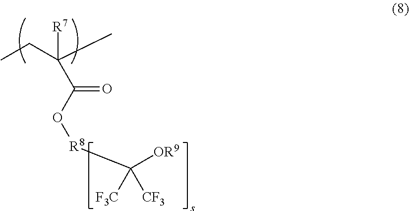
[R7]C(C(O[R8]C([OR9])([F3C])[CF3])=O)(CC)C
